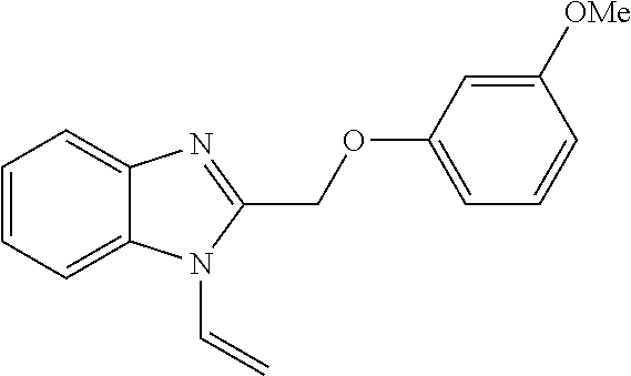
C1=CC=C2C(=C1)N=C(COC1=CC=CC([OMe])=C1)N2C=C
